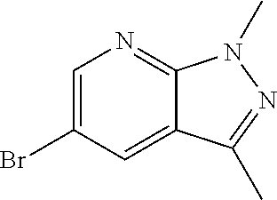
C1=C(Br)C=C2C(=N1)N(C)N=C2C
